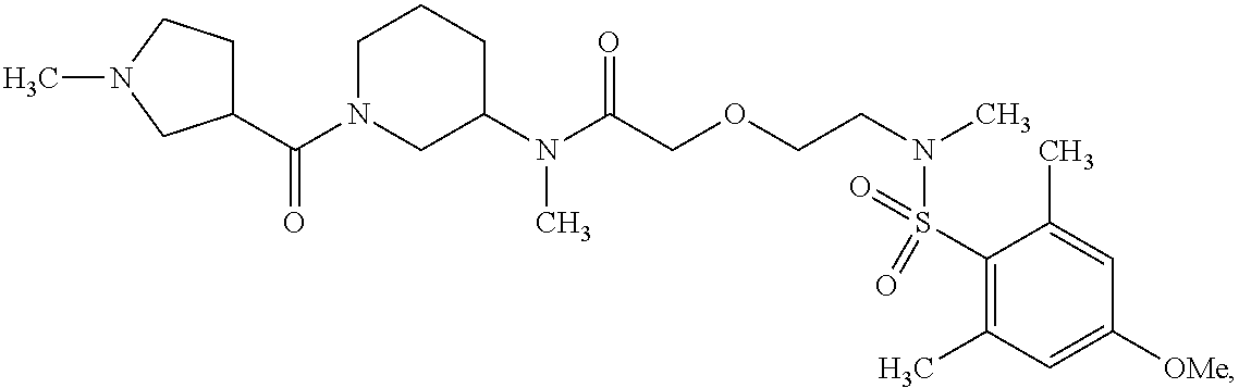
N(C(COCCN(C)S(C1=C(C)C=C([OMe])C=C1C)(=O)=O)=O)(C)C1CCCN(C(C2CCN(C)C2)=O)C1
